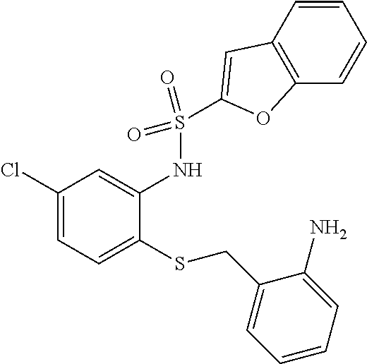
C1(Cl)=CC=C(SCC2=CC=CC=C2N)C(NS(C2=CC3=C(C=CC=C3)O2)(=O)=O)=C1
